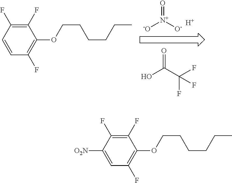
[-O][N+]([O-])=O.[H].FC(C(O)=O)(F)F.C1(F)=C(OCCCCCC)C(F)=C(F)C=C1.C1(F)=C(OCCCCCC)C(F)=C(F)C([O2N])=C1
